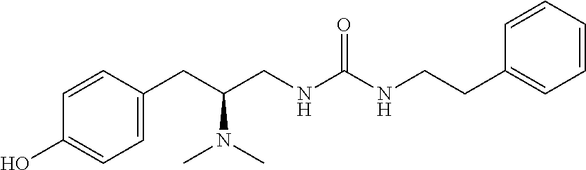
C1(CC(CNC(NCCC2=CC=CC=C2)=O)N(C)C)=CC=C(O)C=C1
